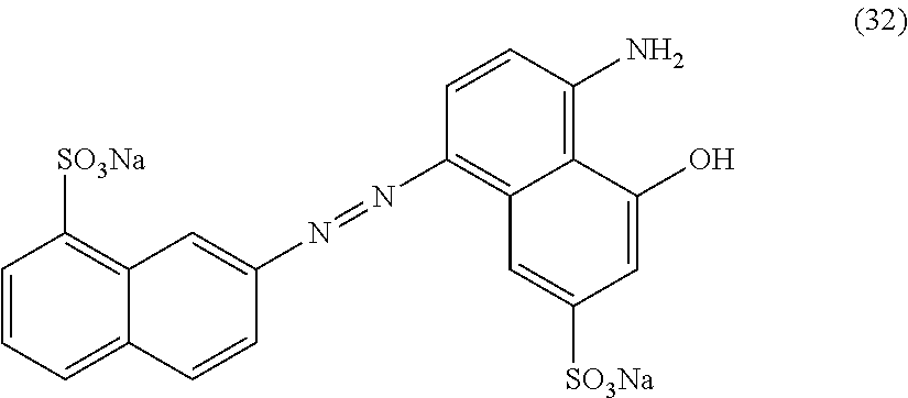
C12=C([SO3Na])C=CC=C1C=CC(N=NC1=C3C(=C(N)C=C1)C(O)=CC([SO3Na])=C3)=C2
